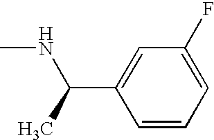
C1=CC=C(F)C=C1C(NC)C
